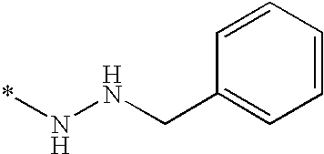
C1=CC=CC=C1CNN*
